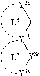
[Y2a]C[Y1b][Y3c][Y3b]
